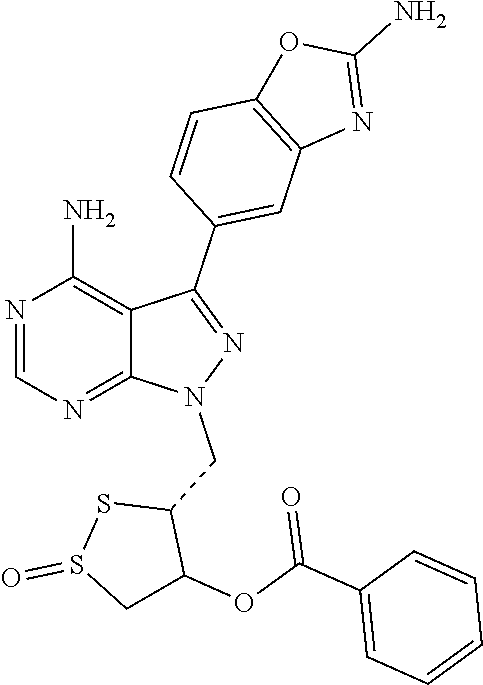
N1=CN=C2C(=C1N)C(C1=CC3=C(C=C1)OC(N)=N3)=NN2CC1SS(=O)CC1OC(C1=CC=CC=C1)=O
